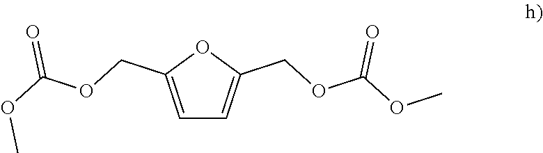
C1=C(COC(OC)=O)OC(COC(OC)=O)=C1
